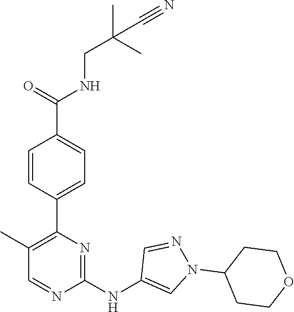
C1(C2=C(C)C=NC(NC3=CN(C4CCOCC4)N=C3)=N2)=CC=C(C(=O)NCC(C#N)(C)C)C=C1
